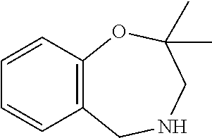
C1=CC2=C(C=C1)CNCC(C)(C)O2
